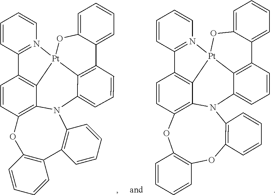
[Pt]123C4=C(C=CC5=C4N(C4=CC=CC(=C14)C1=CC=CC=C1O2)C1=C(C2=C(O5)C=CC=C2)C=CC=C1)C1=N3C=CC=C1.[Pt]123C4=C(C=CC5=C4N(C4=CC=CC(=C14)C1=CC=CC=C1O2)C1=C(OC2=C(O5)C=CC=C2)C=CC=C1)C1=N3C=CC=C1
